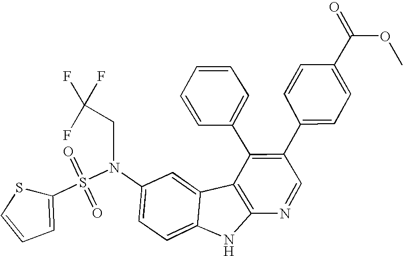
O=S(C1=CC=CS1)(=O)N(C1=CC=C2C(=C1)C1=C(N2)N=CC(C2=CC=C(C(OC)=O)C=C2)=C1C1=CC=CC=C1)CC(F)(F)F
